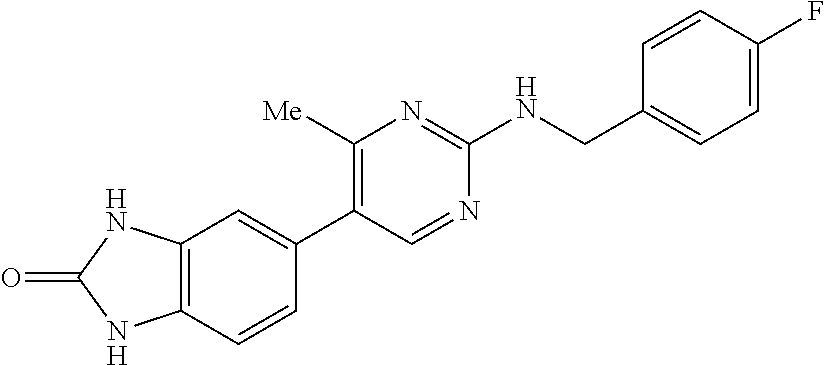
C1([Me])=C(C2=CC3=C(C=C2)NC(=O)N3)C=NC(NCC2=CC=C(F)C=C2)=N1
